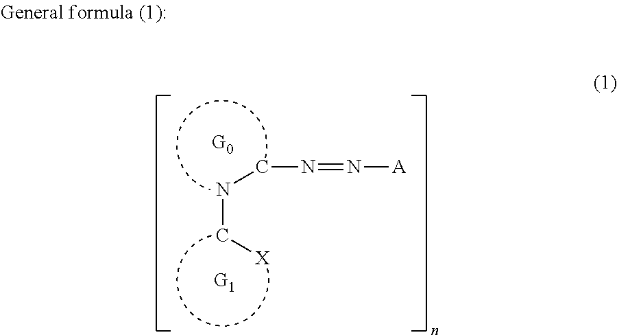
N(C[X])CN=N[A]
